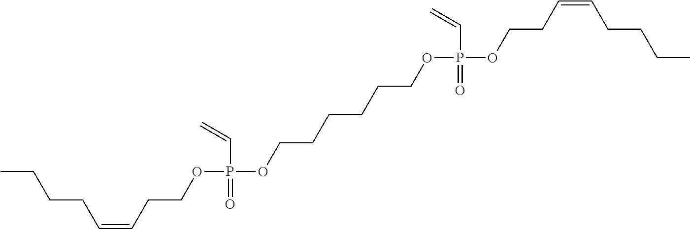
C(CC=CCCOP(OCCCCCCOP(OCCC=CCCCC)(C=C)=O)(C=C)=O)CC
